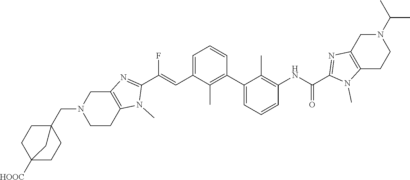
C1(C2=CC=CC(NC(C3=NC4=C(N3C)CCN(C(C)C)C4)=O)=C2C)=C(C)C(C=C(C2=NC3=C(N2C)CCN(CC24CCC([HOOC])(CC2)C4)C3)F)=CC=C1
